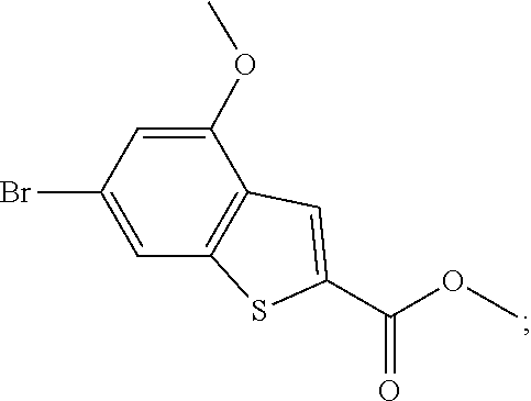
C1=C(Br)C=C(OC)C2=C1SC(C(OC)=O)=C2
